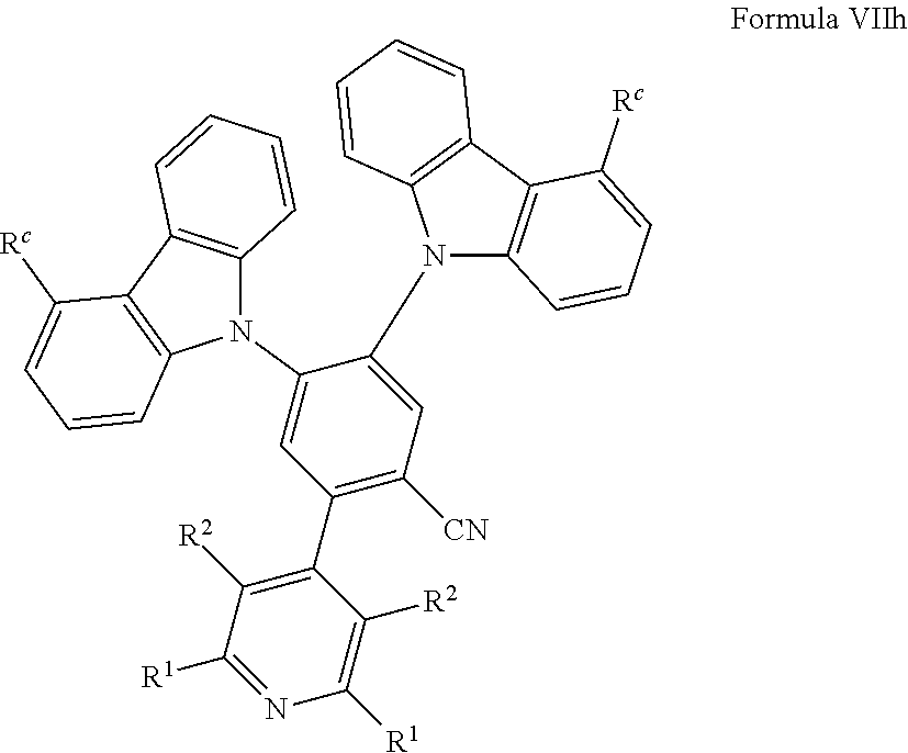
N1(C2=CC(C3=C([R2])C([R1])=NC([R1])=C3[R2])=C([CN])C=C2N2C3=C(C4=C2C=CC=C4)C([Rc])=CC=C3)C2=C(C3=C1C=CC=C3[Rc])C=CC=C2
